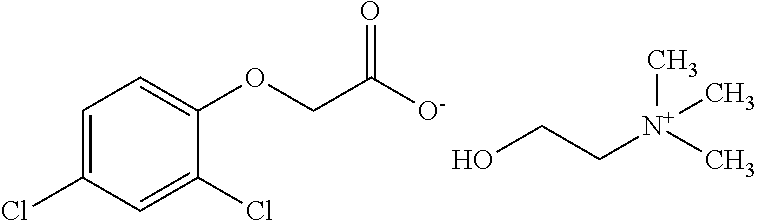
C1=C(Cl)C=C(Cl)C(OCC([O-])=O)=C1.OCC[N+](C)(C)C
